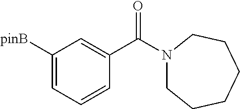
C1([pinB])=CC=CC(C(N2CCCCCC2)=O)=C1
